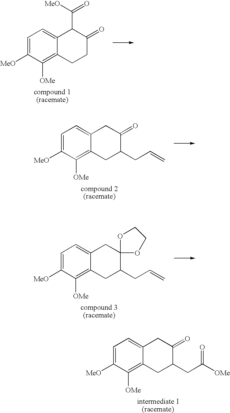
C1=C([MeO])C([OMe])=C2C(=C1)C(C([MeO])=O)C(=O)CC2.C1=C([MeO])C([OMe])=C2C(=C1)CC(=O)C(CC=C)C2.C1=C([MeO])C([OMe])=C2C(=C1)CC(=O)C(CC([OMe])=O)C2.C1=C([MeO])C([OMe])=C2C(=C1)CC1(C(CC=C)C2)OCCO1
